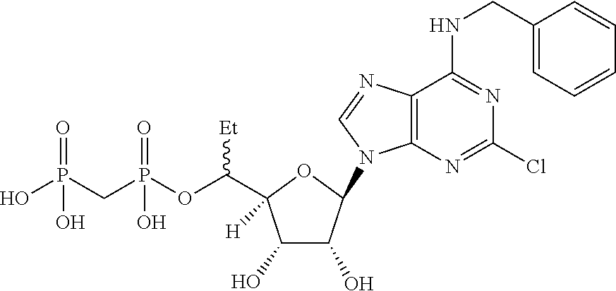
N1=C(Cl)N=C(NCC2=CC=CC=C2)C2=C1N(C1C(O)C(O)C(C(OP(CP(O)(O)=O)(O)=O)[Et])([H])O1)C=N2
